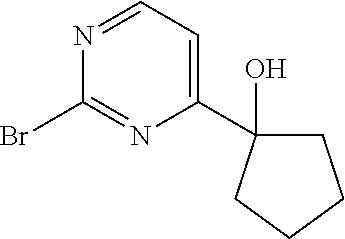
N1=CC=C(C2(O)CCCC2)N=C1Br
